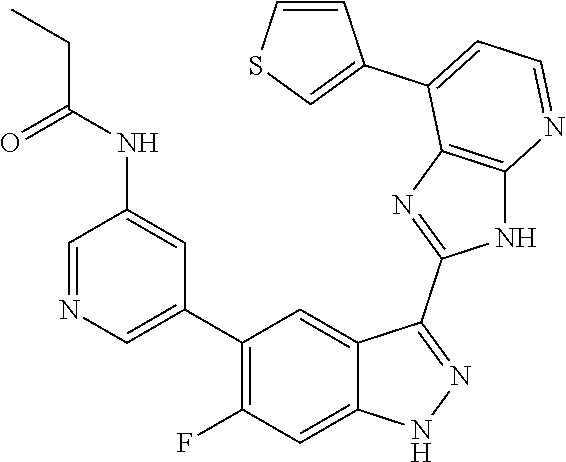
C1=NC=C(C2=C(F)C=C3C(=C2)C(C2=NC4=C(N2)N=CC=C4C2=CSC=C2)=NN3)C=C1NC(=O)CC
